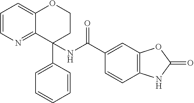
C1=CN=C2C(=C1)OCCC2(C1=CC=CC=C1)NC(C1=CC2=C(C=C1)NC(=O)O2)=O
